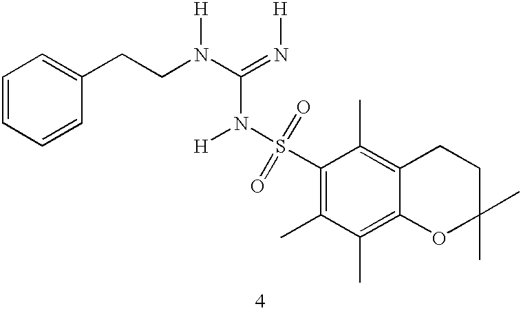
C1=CC=CC(CCN(C(=N[H])N(S(C2=C(C)C(C)=C3C(=C2C)CCC(C)(C)O3)(=O)=O)[H])[H])=C1
